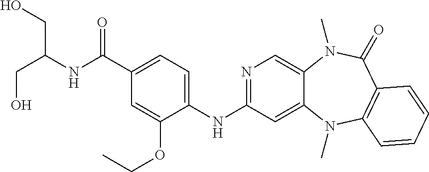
N1=C(NC2=CC=C(C(NC(CO)CO)=O)C=C2OCC)C=C2C(=C1)N(C)C(=O)C1=C(N2C)C=CC=C1
